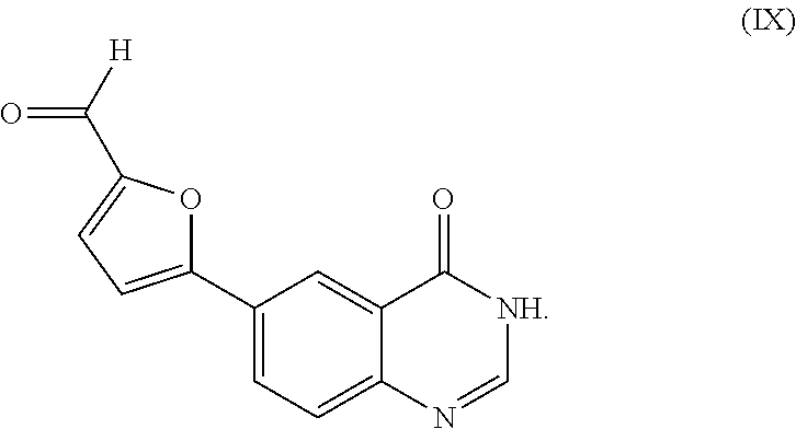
C1(C2=CC=C(C([H])=O)O2)=CC=C2C(=C1)C(=O)[NH]C=N2
